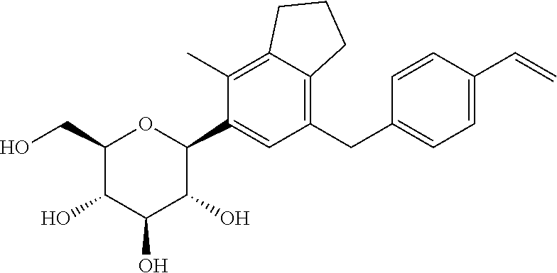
C1(CO)C(O)C(O)C(O)C(C2=CC(CC3=CC=C(C=C)C=C3)=C3C(=C2C)CCC3)O1
